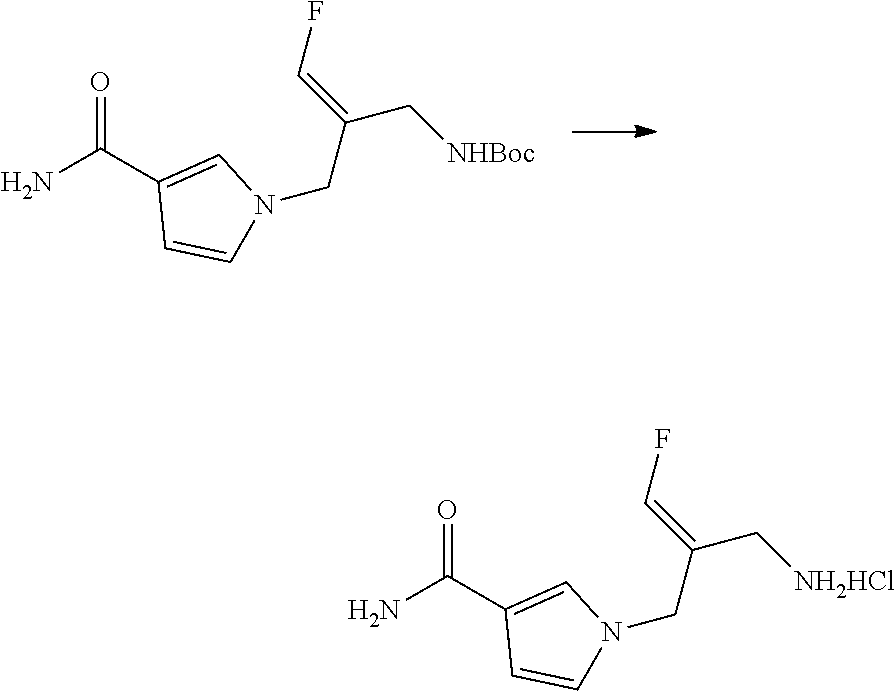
C1(C(=O)N)=CN(CC(C[NHBoc])=CF)C=C1.C1(C(=O)N)=CN(CC(C[NH2HCl])=CF)C=C1
